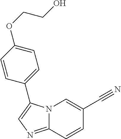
C1=CC2=NC=C(C3=CC=C(OCCO)C=C3)N2C=C1C#N
